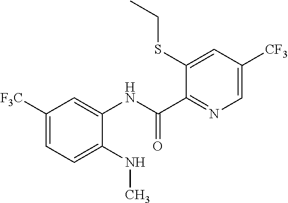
C1([F3C])=CC=C(NC)C(NC(C2=NC=C([CF3])C=C2SCC)=O)=C1
